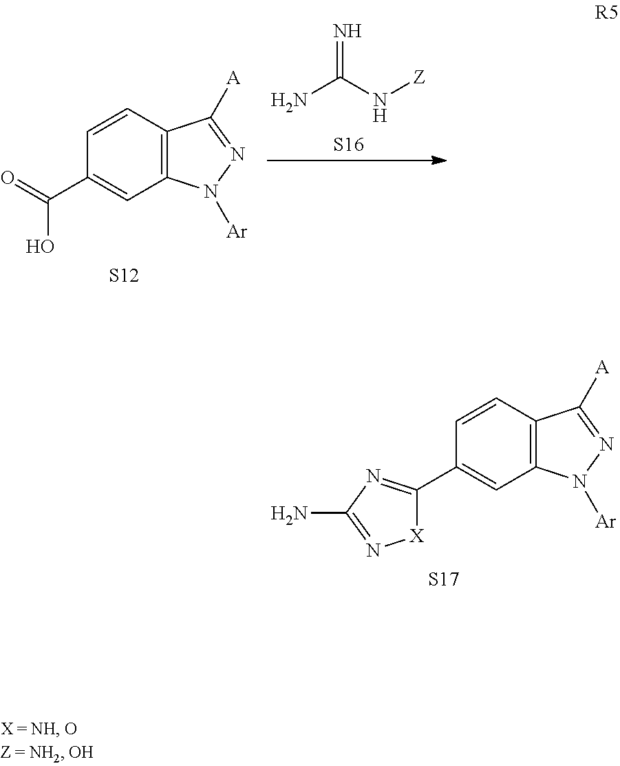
N(C(N)=N)[Z].[S16].C12=C(C=C(C(=O)O)C=C1)N([Ar])N=C2[A].[S12].C12=C(C=C(C3=NC(N)=N[X]3)C=C1)N([Ar])N=C2[A].[S17]
